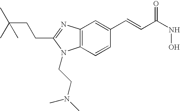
C12=C(C=CC(C=CC(NO)=O)=C1)N(CCN(C)C)C(CCC(C)(C)C)=N2
